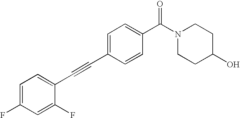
C1=C(F)C=C(F)C(C#CC2=CC=C(C(N3CCC(O)CC3)=O)C=C2)=C1
